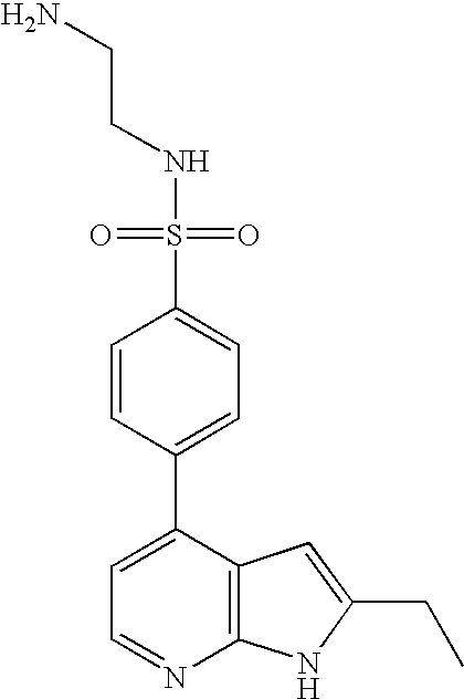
C1=C(C2=CC=C(S(=O)(NCCN)=O)C=C2)C2=C(N=C1)NC(CC)=C2
